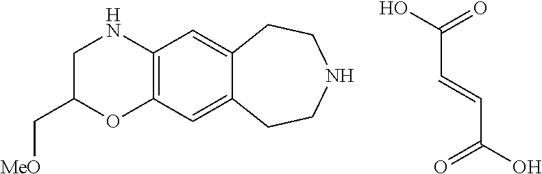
C1C(C[MeO])OC2=C(N1)C=C1C(=C2)CCNCC1.OC(=O)C=CC(O)=O
